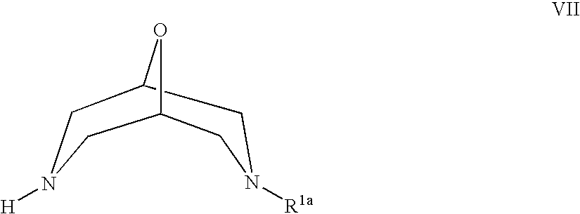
C1C2OC(CN1[R1a])CN([H])C2
